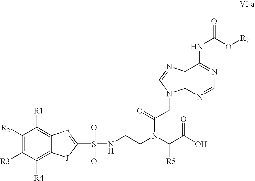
C1([R2])=C([R3])C([R4])=C2C(=C1[R1])[E]=C(S(NCCN(C(C(O)=O)[R5])C(CN1C3=C(N=C1)C(NC(O[R7])=O)=NC=N3)=O)(=O)=O)[J]2
